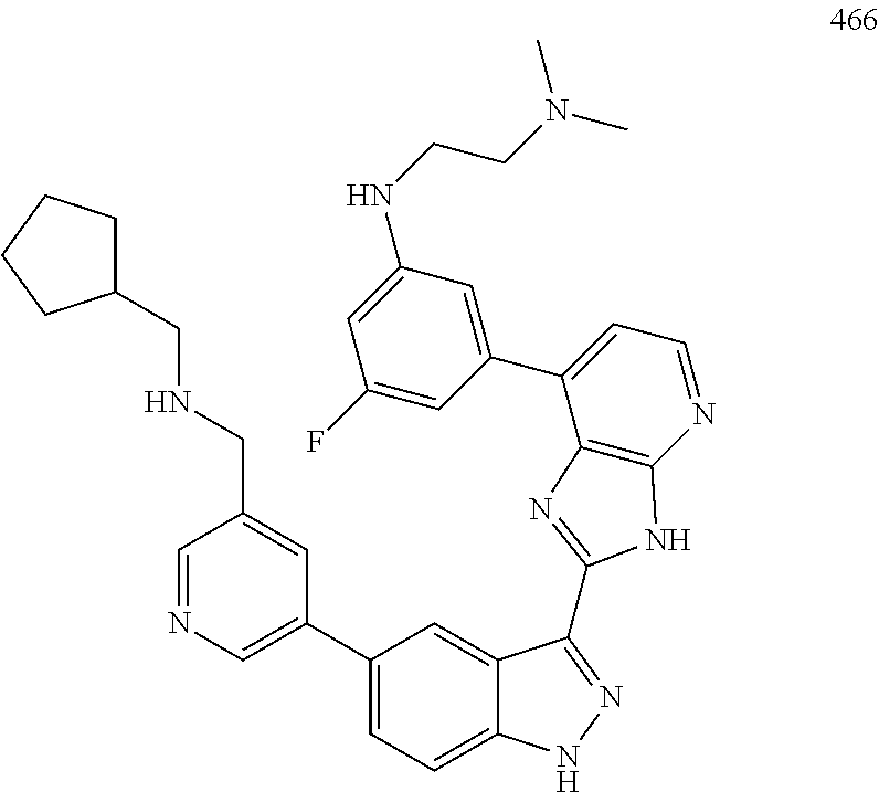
C1(C2=CN=CC(CNCC3CCCC3)=C2)=CC=C2C(=C1)C(C1=NC3=C(N=CC=C3C3=CC(NCCN(C)C)=CC(F)=C3)N1)=NN2
